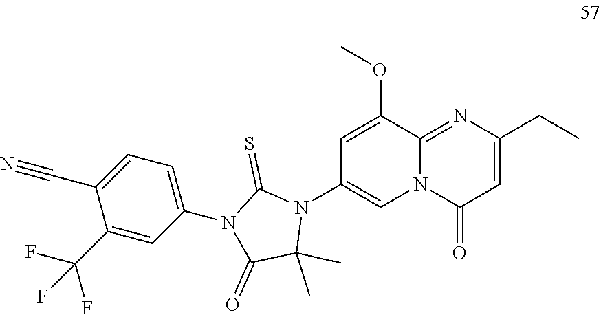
C1=C(OC)C2=NC(CC)=CC(=O)N2C=C1N1C(C)(C)C(=O)N(C2=CC=C(C#N)C(C(F)(F)F)=C2)C1=S
